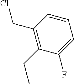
C1=CC(CCl)=C(CC)C(F)=C1
